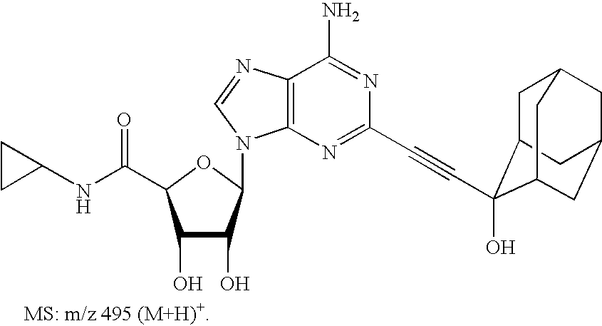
C1(O)C(O)C(N2C3=C(C(N)=NC(C#CC4(O)C5CC6CC(CC4C6)C5)=N3)N=C2)OC1C(NC1CC1)=O
